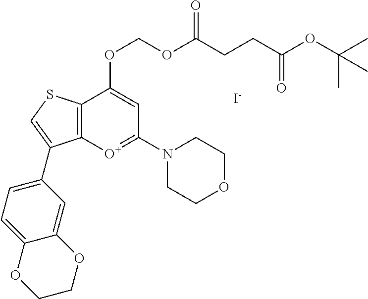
C12=C(C(OCOC(CCC(OC(C)(C)C)=O)=O)=CC(N3CCOCC3)=[O+]1)SC=C2C1=CC=C2C(=C1)OCCO2.[I-]
